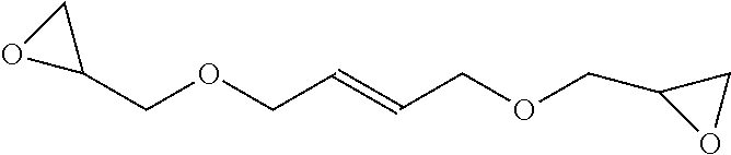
C1(COCC=CCOCC2OC2)CO1
